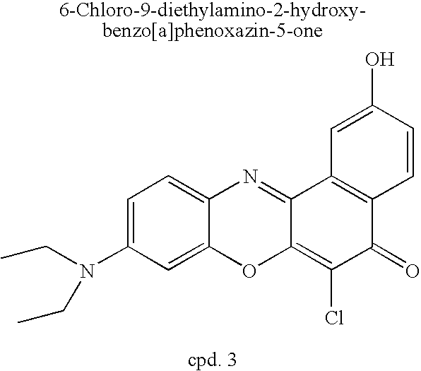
N(C1=CC=C2C(=C1)OC1=C(Cl)C(=O)C3=C(C1=N2)C=C(O)C=C3)(CC)CC
